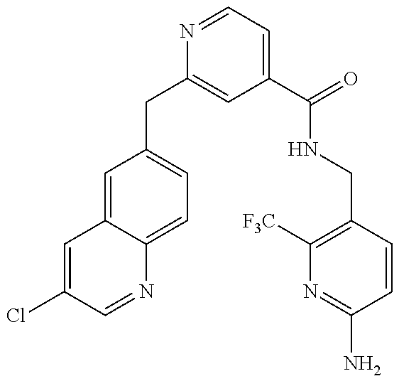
C1(CC2=CC(C(=O)NCC3=C([F3C])N=C(N)C=C3)=CC=N2)=CC=C2C(=C1)C=C(Cl)C=N2
